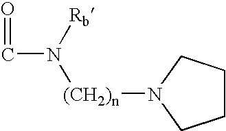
O=CN([(CH2)n]N1CCCC1)[Rb]
